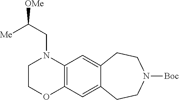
C1COC2=C(N1CC([Me])[OMe])C=C1C(=C2)CCN([Boc])CC1
